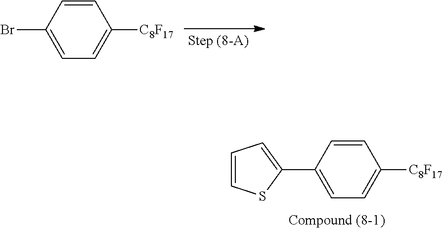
C1=CC(C2=CC=CS2)=CC=C1[C8F17].C1=CC(Br)=CC=C1[C8F17]
